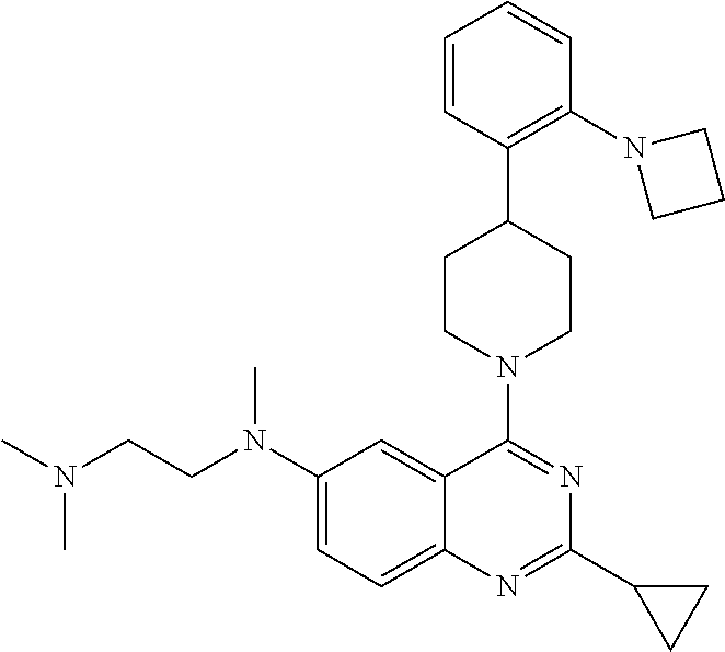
C1(N(CCN(C)C)C)=CC=C2C(=C1)C(N1CCC(C3=C(N4CCC4)C=CC=C3)CC1)=NC(C1CC1)=N2
